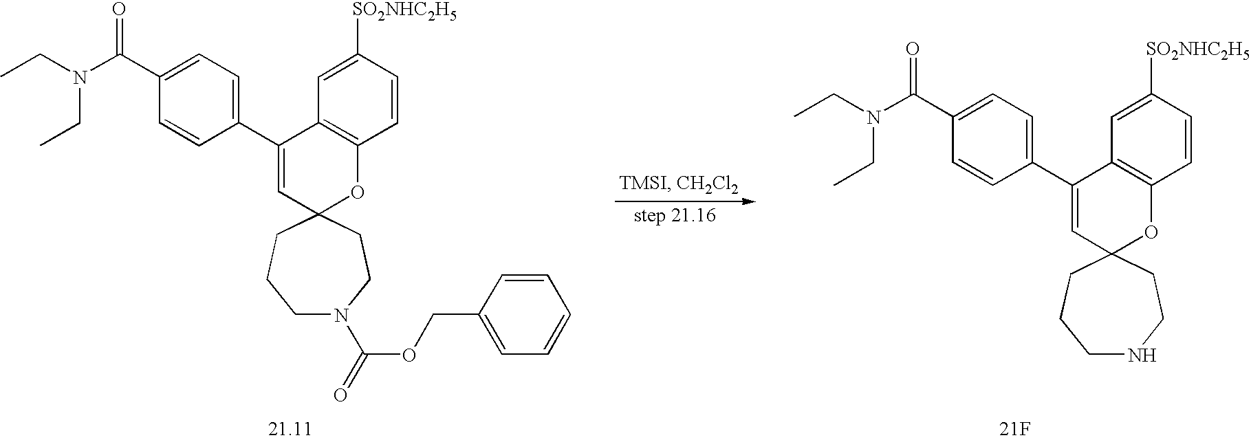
C1(C2=CC=C(C(=O)N(CC)CC)C=C2)=CC2(OC3=C1C=C([SO2NHC2H5])C=C3)CCCN(C(OCC1=CC=CC=C1)=O)CC2.C1(C2=CC=C(C(=O)N(CC)CC)C=C2)=CC2(OC3=C1C=C([SO2NHC2H5])C=C3)CCCNCC2.[21F]
